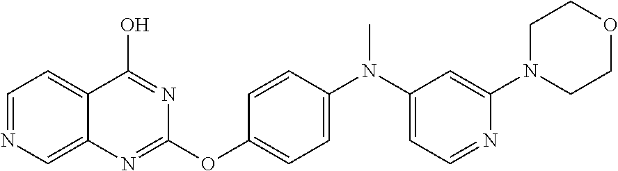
C1=NC=C2C(=C1)C(O)=NC(OC1=CC=C(N(C)C3=CC=NC(N4CCOCC4)=C3)C=C1)=N2
